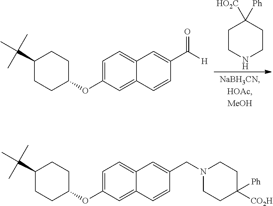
C1=C(OC2CCC(C(C)(C)C)CC2)C=C2C(=C1)C=C(C([H])=O)C=C2.C1CNCCC1([HO2C])[Ph].C1=C(OC2CCC(C(C)(C)C)CC2)C=C2C(=C1)C=C(CN1CCC([CO2H])([Ph])CC1)C=C2
